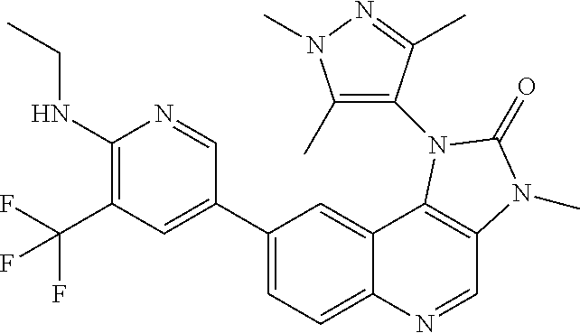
C1(NCC)=C(C(F)(F)F)C=C(C2=CC=C3C(=C2)C2=C(C=N3)N(C)C(=O)N2C2=C(C)N(C)N=C2C)C=N1
